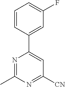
C1=CC(C2=CC([CN])=NC(C)=N2)=CC(F)=C1
